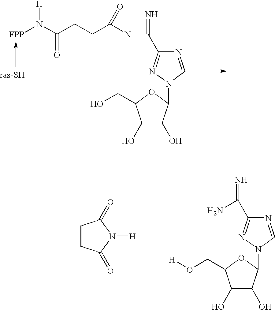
[FPP]N(C(CCC(NC(=N)C1=NN(C2C(O)C(O)C(CO)O2)C=N1)=O)=O)[H].C1CC(=O)N([H])C1=O.NC(=N)C1=NN(C2C(O)C(O)C(CO[H])O2)C=N1
